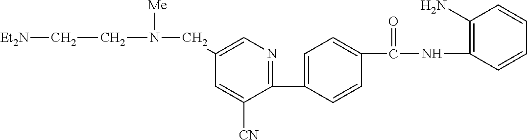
C1(CN(CC[Et2N])[Me])=CN=C(C2=CC=C(C(NC3=C(N)C=CC=C3)=O)C=C2)C([CN])=C1
